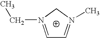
C1=N(CC)CN(C)=C1
